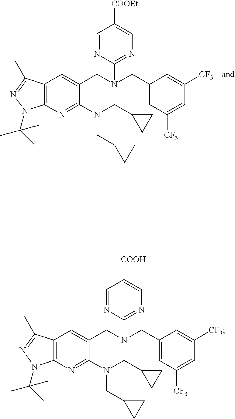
C12=C(C=C(CN(CC3=CC([CF3])=CC([CF3])=C3)C3=NC=C([COOEt])C=N3)C(N(CC3CC3)CC3CC3)=N1)C(C)=NN2C(C)(C)C.C12=C(C=C(CN(CC3=CC([CF3])=CC([CF3])=C3)C3=NC=C([COOH])C=N3)C(N(CC3CC3)CC3CC3)=N1)C(C)=NN2C(C)(C)C
